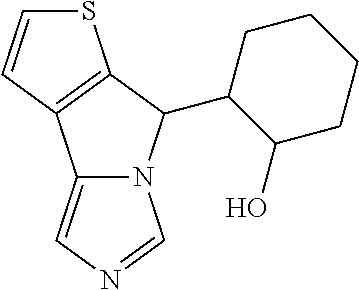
S1C=CC2=C1C(C1C(O)CCCC1)N1C2=CN=C1
